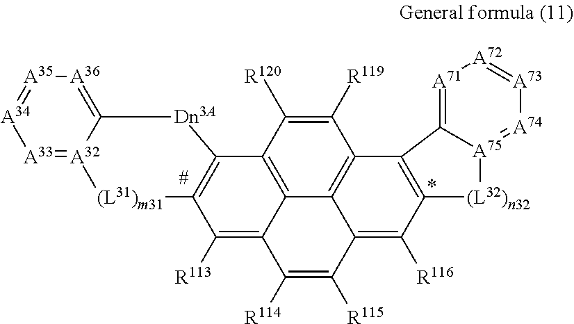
C1([R119])=C([R120])C2=C3C4=C1C1=C(C([R116])=C4C([R115])=C([R114])C3=C([R113])C3=C2[Dn3A]C2=[A36][A35][A34][A33]=[A32]2[(L31)m31]3)[(L32)n32][A75]2=[A74][A73]=[A72][A71]=C12
